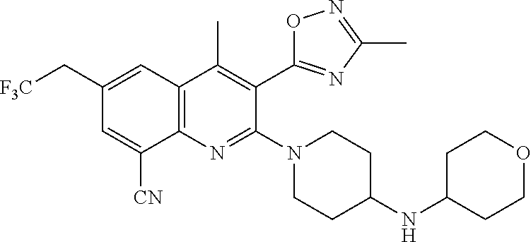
C1(C[F3C])=CC2=C(N=C(N3CCC(NC4CCOCC4)CC3)C(C3=NC(C)=NO3)=C2C)C([CN])=C1
